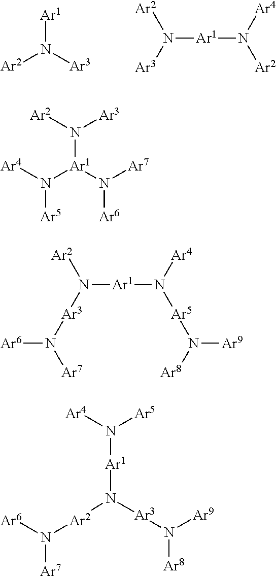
[Ar2]N([Ar3])[Ar1].N([Ar1]N([Ar2])[Ar4])([Ar3])[Ar2].[Ar2]N([Ar3])[Ar1](N([Ar4])[Ar5])N([Ar7])[Ar6].N([Ar1]N([Ar5]N([Ar9])[Ar8])[Ar4])([Ar3]N([Ar7])[Ar6])[Ar2].[Ar1](N([Ar2]N([Ar6])[Ar7])[Ar3]N([Ar9])[Ar8])N([Ar4])[Ar5]
